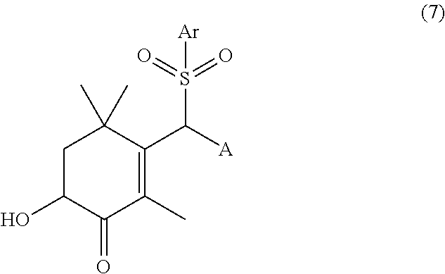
C1C(O)C(=O)C(C)=C(C([A])S(=O)(=O)[Ar])C1(C)C
